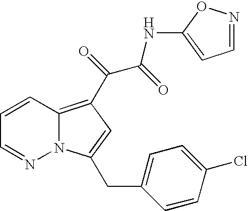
C1=CC=NN2C1=C(C(C(NC1=CC=NO1)=O)=O)C=C2CC1=CC=C(Cl)C=C1
